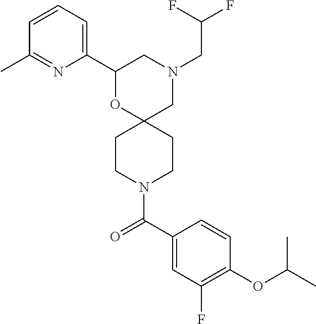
N1(CC(F)F)CC2(OC(C3=CC=CC(C)=N3)C1)CCN(C(C1=CC(F)=C(OC(C)C)C=C1)=O)CC2
